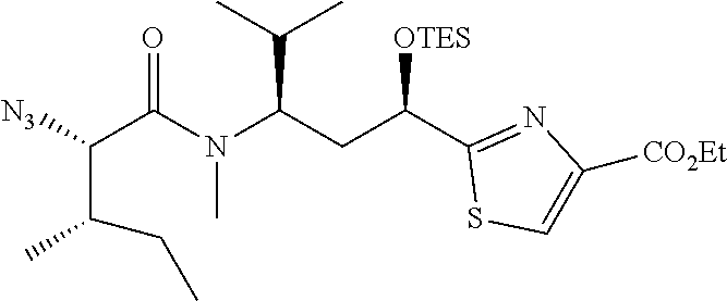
C(C(C1=NC([CO2Et])=CS1)[OTES])C(N(C(C([N3])C(CC)C)=O)C)C(C)C
